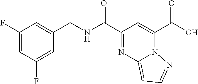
OC(C1=CC(C(NCC2=CC(F)=CC(F)=C2)=O)=NC2=CC=NN12)=O
